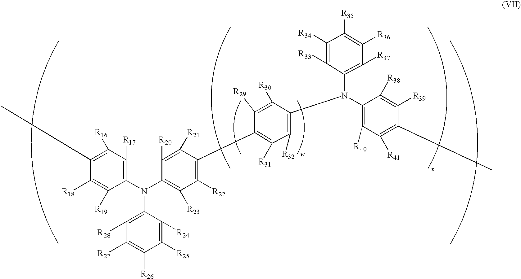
C1(N(C2=C([R23])C([R22])=C(C3=C([R31])C([R32])=C(N(C4=C([R37])C([R36])=C([R35])C([R34])=C4[R33])C4=C([R40])C([R41])=C(C)C([R39])=C4[R38])C([R30])=C3[R29])C([R21])=C2[R20])C2=C([R28])C([R27])=C([R26])C([R25])=C2[R24])=C([R17])C([R16])=C(C)C([R18])=C1[R19]
